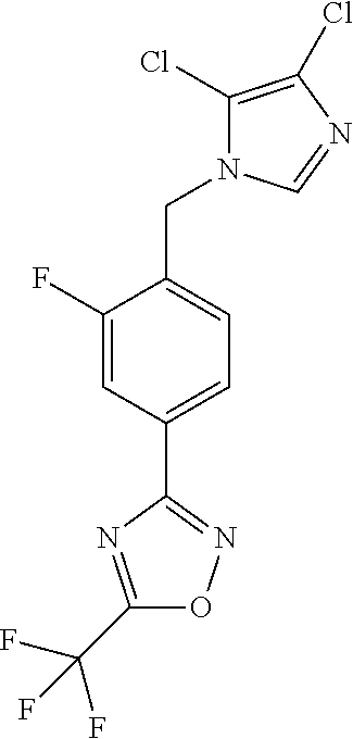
C1(F)=CC(C2=NOC(C(F)(F)F)=N2)=CC=C1CN1C(Cl)=C(Cl)N=C1
